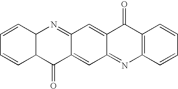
C1=CC2C(C=C1)C(=O)C1=CC3=NC4=C(C(=O)C3=CC1=N2)C=CC=C4
